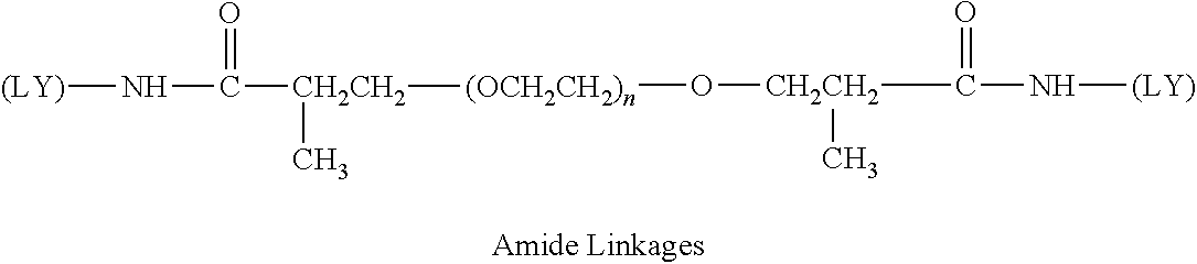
[CH2CH2](C(N[(LY)])=O)(O[(OCH2CH2)n][CH2CH2](C(N[(LY)])=O)C)C
